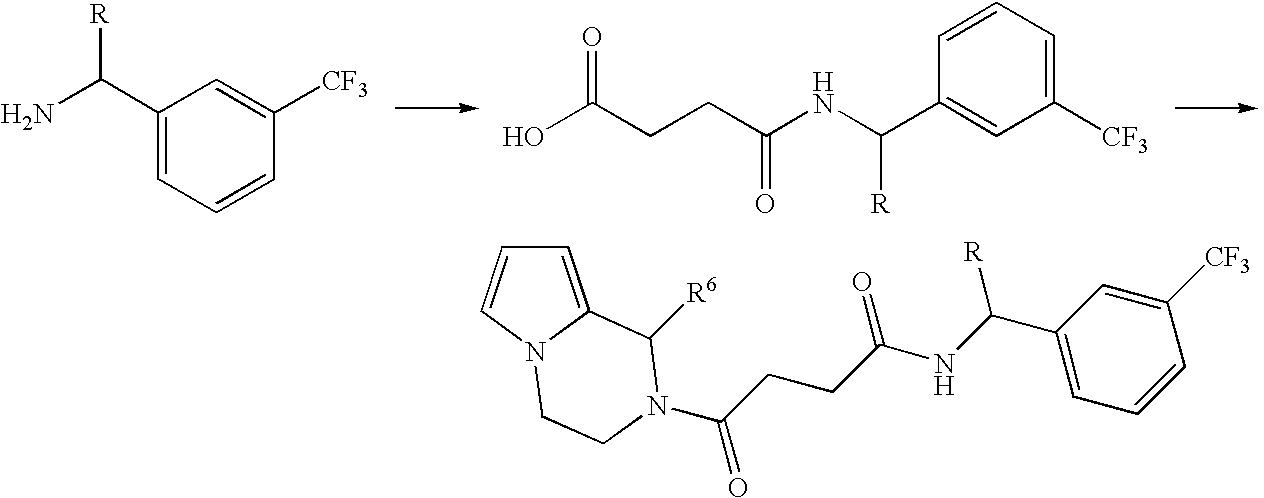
C1(C(N)[R])=CC=CC([CF3])=C1.OC(CCC(NC(C1=CC([CF3])=CC=C1)[R])=O)=O.C1=C2N(C=C1)CCN(C(CCC(NC(C1=CC=CC([CF3])=C1)[R])=O)=O)C2[R6]
